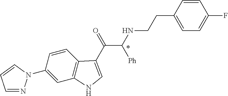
C1(N2N=CC=C2)=CC2=C(C=C1)C(C(=O)C(NCCC1=CC=C(F)C=C1)[Ph])=CN2
